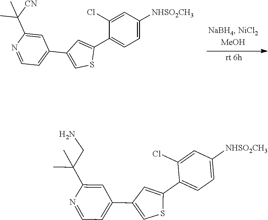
C1=C(Cl)C(C2=CC(C3=CC=NC(C([CN])(C)C)=C3)=CS2)=CC=C1[NHSO2CH3].C1=C(Cl)C(C2=CC(C3=CC=NC(C(CN)(C)C)=C3)=CS2)=CC=C1[NHSO2CH3]
